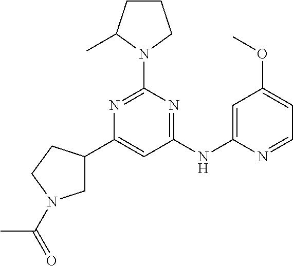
C1(NC2=CC(OC)=CC=N2)=NC(N2CCCC2C)=NC(C2CN(C(C)=O)CC2)=C1
